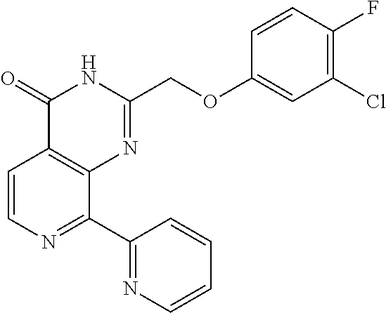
C1=CN=C(C2=NC=CC=C2)C2=C1C(=O)NC(COC1=CC(Cl)=C(F)C=C1)=N2
